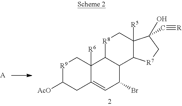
[R9]1C([AcO])CC2=CC(Br)C3C(C2([R6])C1)[R8]CC1([R5])C3[R7]CC1(O)C#[R].[A]
